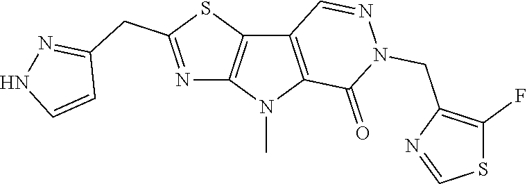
C12=C(N(C)C3=C1C=NN(CC1=C(F)SC=N1)C3=O)N=C(CC1=NNC=C1)S2
